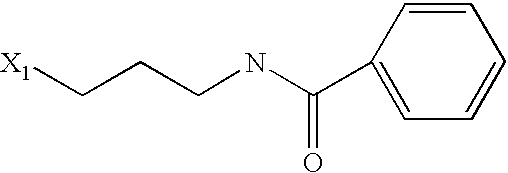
[X1]CCCNC(C1=CC=CC=C1)=O
